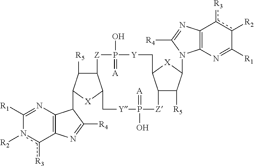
C1([R1])=NC2=C(c([R3])n1[R2])N=C([R4])C2C1C([R5])C2C([X]1)C[Y]P(=[A])(O)[Z]C1C([R5])C(N3C4=C(c([R3])c([R2])C([R1])=N4)N=C3[R4])[X]C1C[Y]P(O)(=[A])[Z]2
